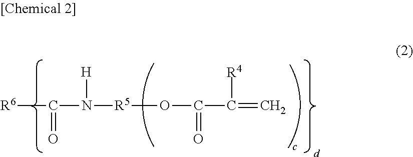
C(N([R5]OC(=O)C([R4])=C)[H])([R6])=O
